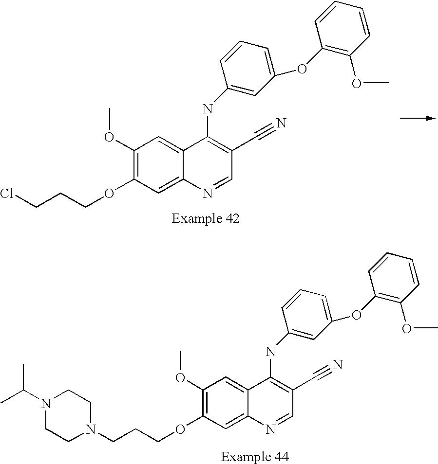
C1(OC)=C(OCCCCl)C=C2C(=C1)C(NC1=CC(OC3=C(OC)C=CC=C3)=CC=C1)=C(C#N)C=N2.C1(OC)=C(OCCCN2CCN(C(C)C)CC2)C=C2C(=C1)C(NC1=CC(OC3=C(OC)C=CC=C3)=CC=C1)=C(C#N)C=N2
